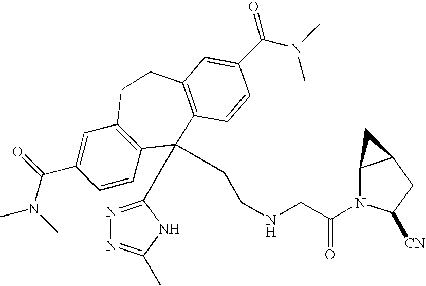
CN(C(C1=CC2=C(C=C1)C(C1=NN=C(C)N1)(CCNCC(N1C3C(CC1[CN])C3)=O)C1=C(CC2)C=C(C(N(C)C)=O)C=C1)=O)C
